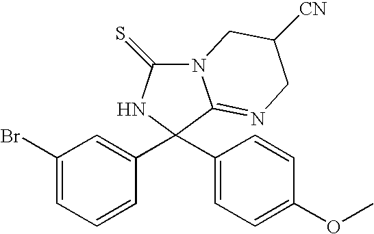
N12C(=S)NC(C3=CC(Br)=CC=C3)(C3=CC=C(OC)C=C3)C1=NCC([CN])C2
